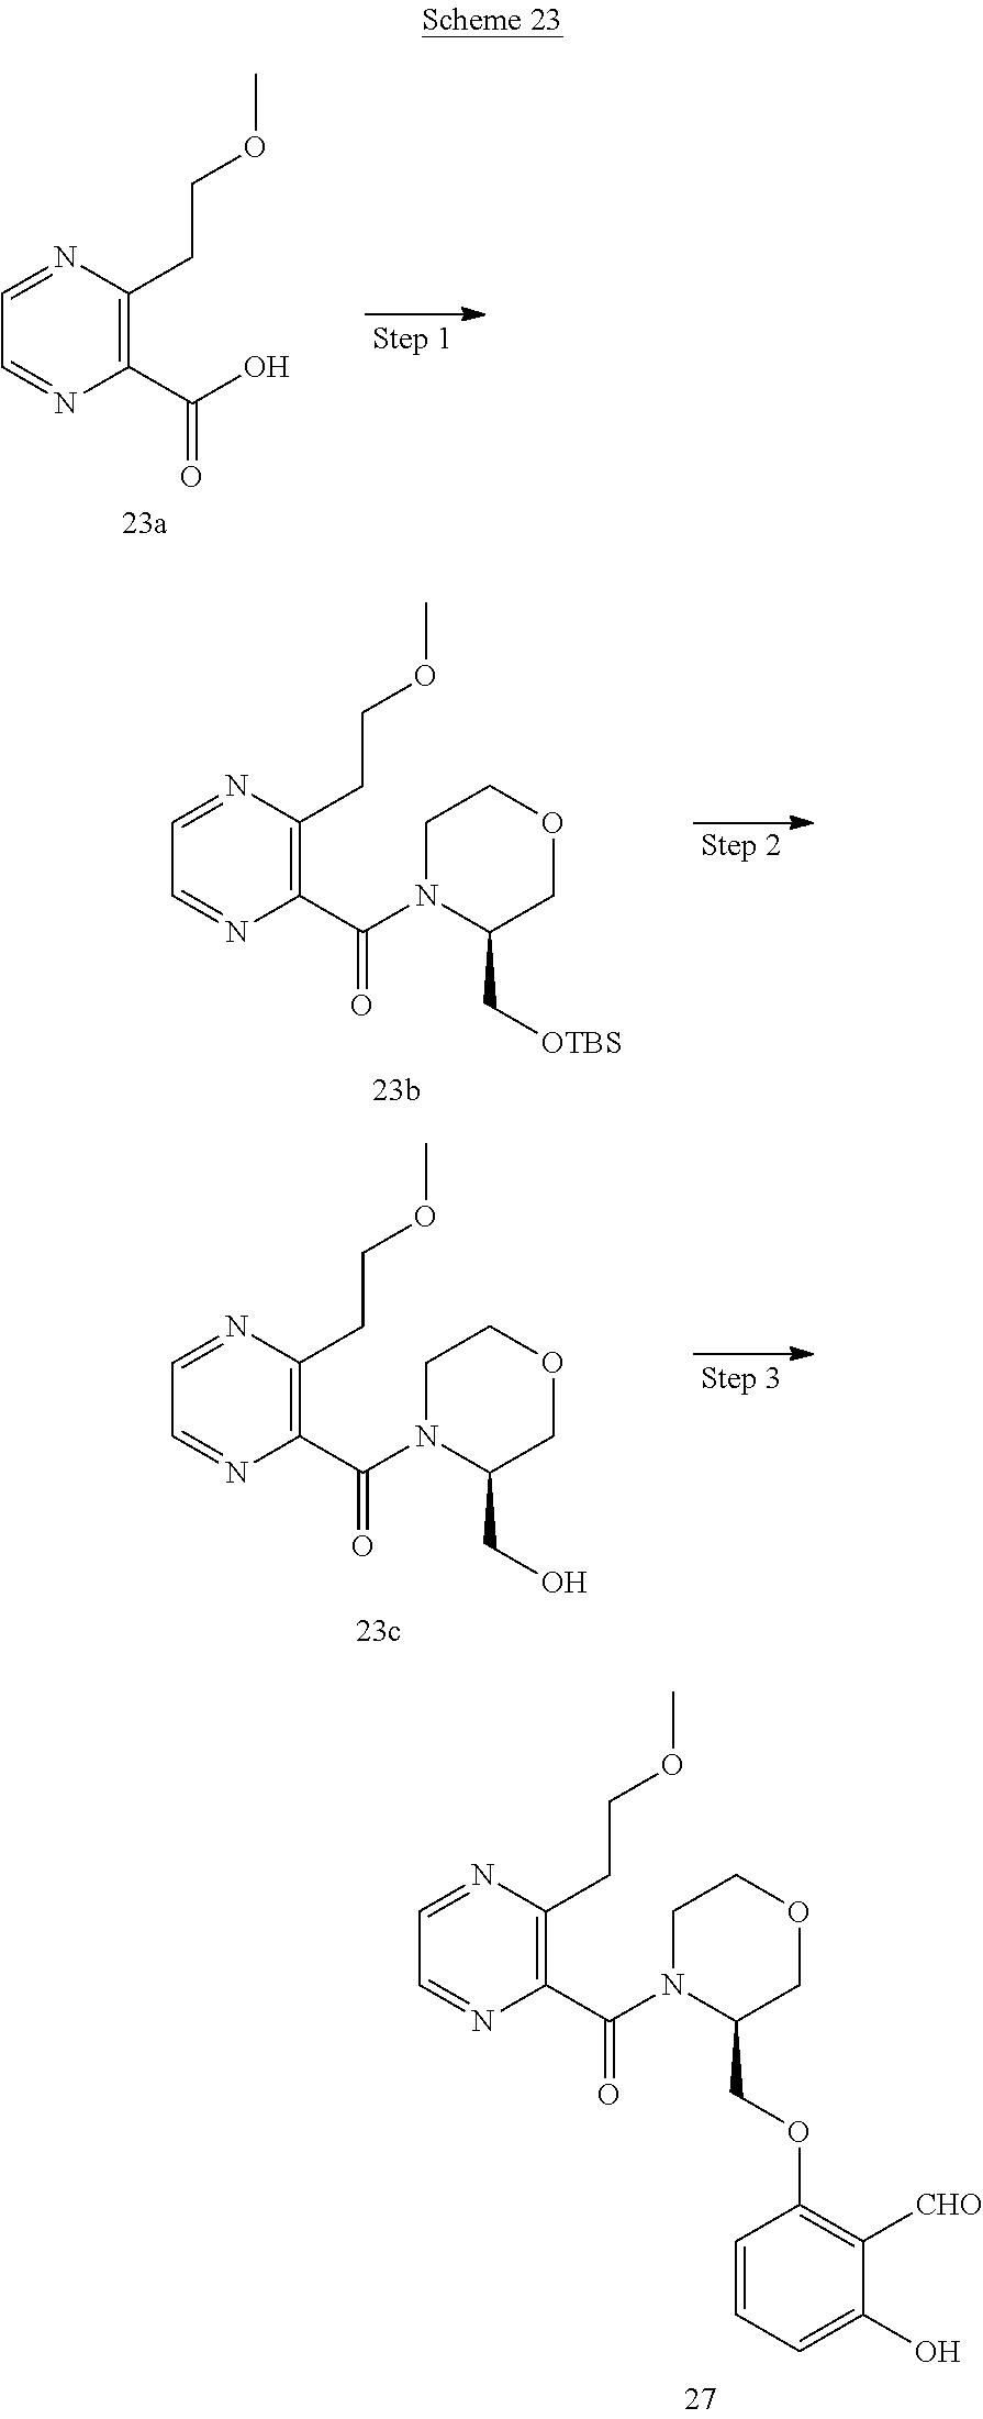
C1=NC(CCOC)=C(C(=O)O)N=C1.O1CCN(C(C2=C(CCOC)N=CC=N2)=O)C(C[OTBS])C1.O1CCN(C(C2=C(CCOC)N=CC=N2)=O)C(CO)C1.O1CCN(C(C2=C(CCOC)N=CC=N2)=O)C(COC2=C([CHO])C(O)=CC=C2)C1
